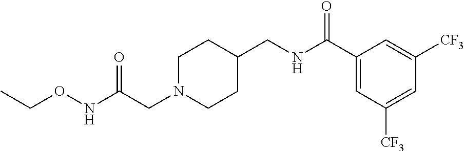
C(CN1CCC(CNC(C2=CC([CF3])=CC([CF3])=C2)=O)CC1)(NOCC)=O
